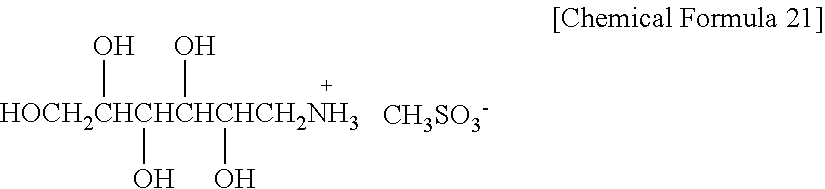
[HOCH2CHCHCHCHCH2NH3](O)(O)(O)O.[CH3SO3-]
